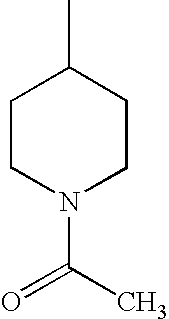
C1CN(C(C)=O)CCC1C
